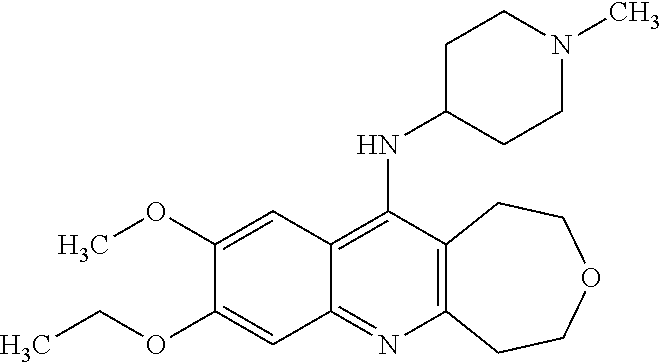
C12=C(C(NC3CCN(C)CC3)=C3C(=N1)C=C(OCC)C(OC)=C3)CCOCC2
